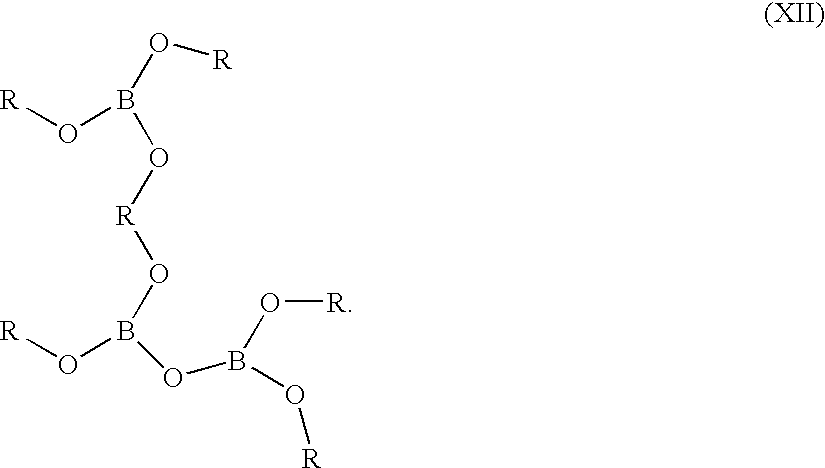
[R]OB(O[R]OB(O[R])O[R])OB(O[R])O[R]
